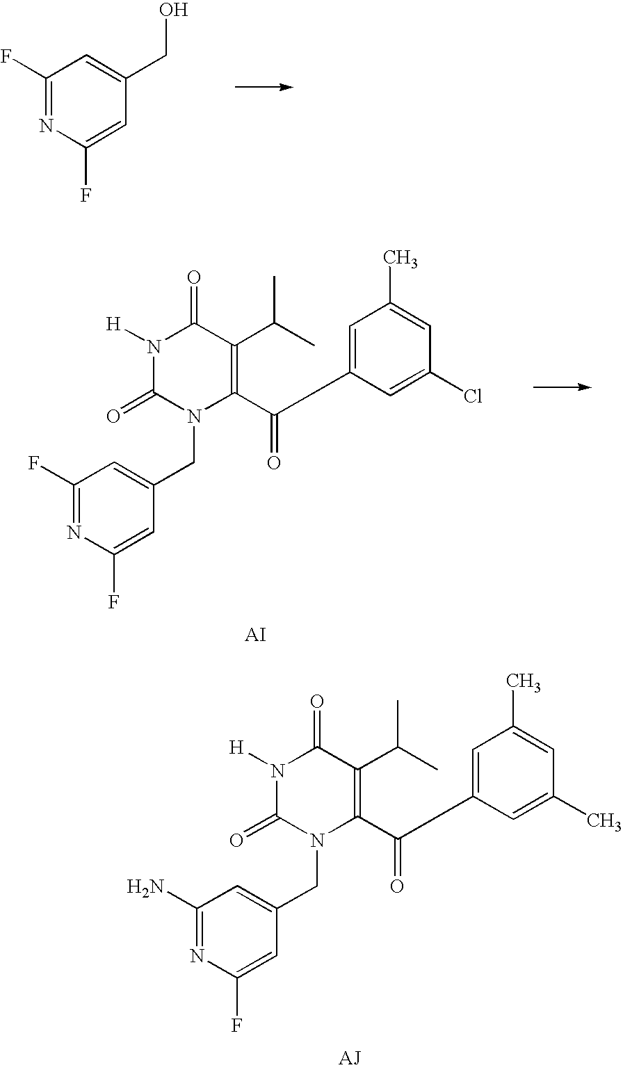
C1(C(C2=CC(C)=CC(C)=C2)=O)=C(C(C)C)C(=O)N([H])C(=O)N1CC1=CC(N)=NC(F)=C1.C1(F)=NC(F)=CC(CO)=C1.C1(C(C2=CC(C)=CC(Cl)=C2)=O)=C(C(C)C)C(=O)N([H])C(=O)N1CC1=CC(F)=NC(F)=C1.[AI]
